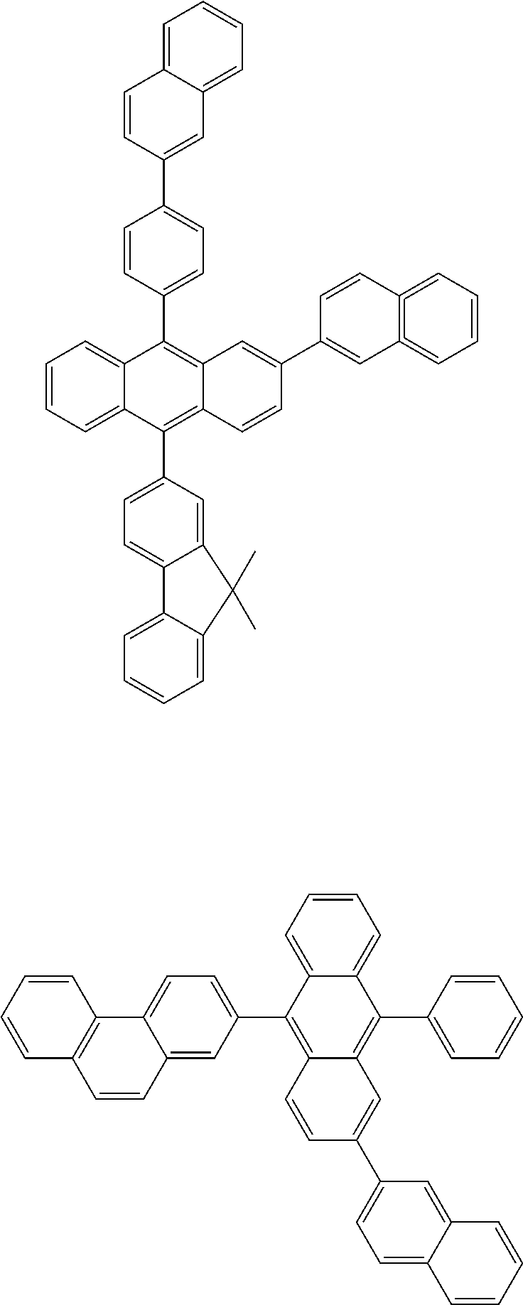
C12=CC=CC=C1C(C1=CC=C3C4=CC=CC=C4C(C)(C)C3=C1)=C1C(=C2C2=CC=C(C3=CC4=CC=CC=C4C=C3)C=C2)C=C(C2=CC3=C(=CC=CC=3)C=C2)C=C1.C1=CC=CC2=C1C1=CC=C(C3=C4C=CC(C5=CC=C6C(=C5)C=CC=C6)=CC4=C(C4=CC=CC=C4)C4=CC=CC=C34)C=C1C=C2
